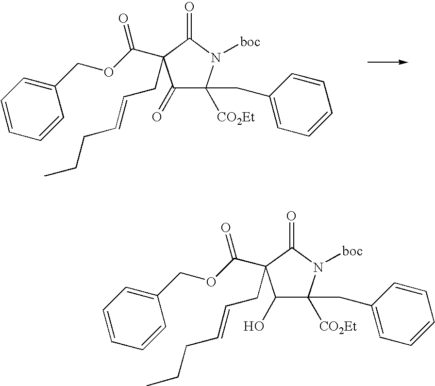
C1(COC(=O)C2(CC=CCCC)C(=O)C(CC3=CC=CC=C3)([CO2Et])N([boc])C2=O)=CC=CC=C1.C1(COC(=O)C2(CC=CCCC)C(O)C(CC3=CC=CC=C3)([CO2Et])N([boc])C2=O)=CC=CC=C1
